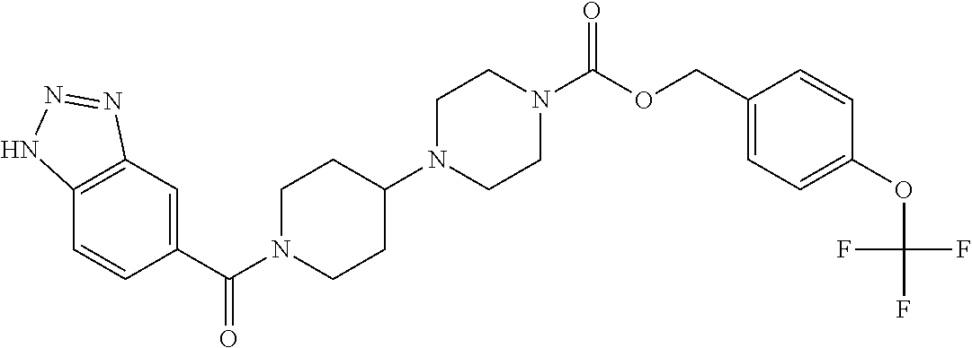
C12=C(C=C(C(N3CCC(N4CCN(C(OCC5=CC=C(OC(F)(F)F)C=C5)=O)CC4)CC3)=O)C=C1)N=NN2
